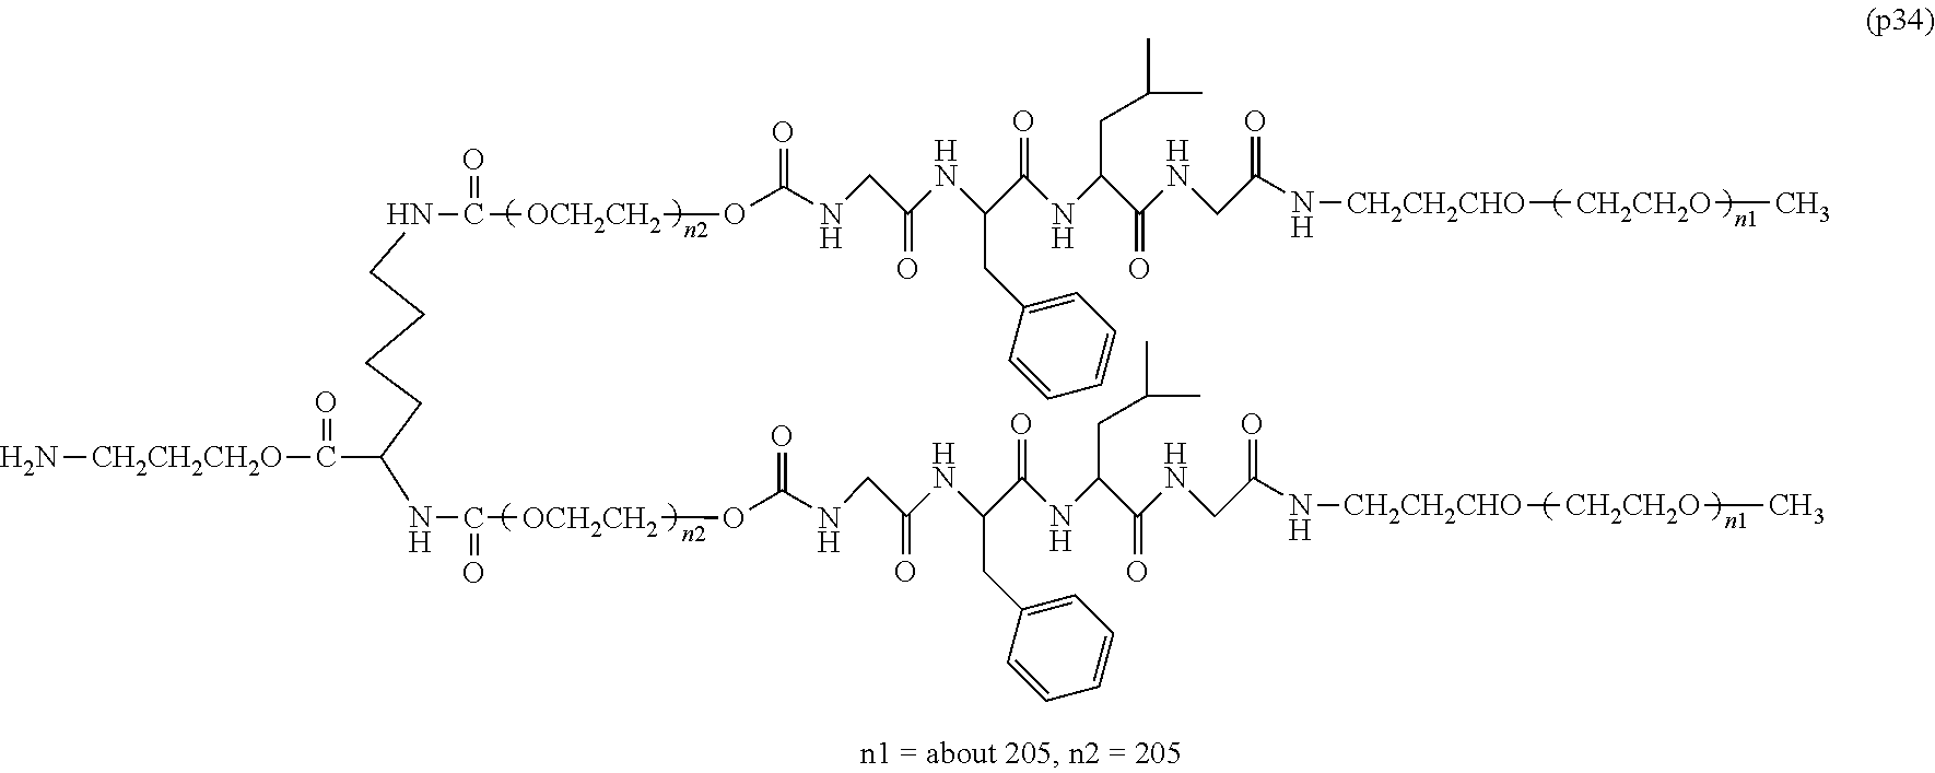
N(C(=O)CNC(C(NC(C(NC(CNC(O[OCH2CH2]C(=O)NCCCCC(C(=O)[CH2CH2CH2O]N)NC(=O)[OCH2CH2]OC(NCC(NC(C(NC(C(NCC(N[CH2CH2CHO][CH2CH2O]C)=O)=O)CC(C)C)=O)CC1=CC=CC=C1)=O)=O)=O)=O)CC1=CC=CC=C1)=O)CC(C)C)=O)[CH2CH2CHO][CH2CH2O]C
